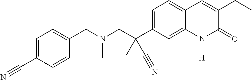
C(N(CC1=CC=C(C#N)C=C1)C)C(C1=CC=C2C(=C1)N([H])C(=O)C(CC)=C2)(C)C#N
